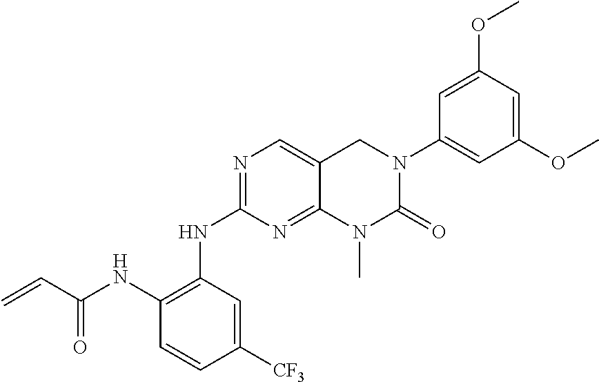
C1(NC2=C(NC(C=C)=O)C=CC([CF3])=C2)=NC=C2C(=N1)N(C)C(=O)N(C1=CC(OC)=CC(OC)=C1)C2
